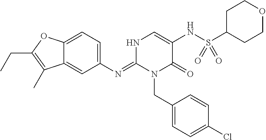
C1(N=C2N(CC3=CC=C(Cl)C=C3)C(=O)C(NS(C3CCOCC3)(=O)=O)=CN2)=CC=C2C(=C1)C(C)=C(CC)O2
